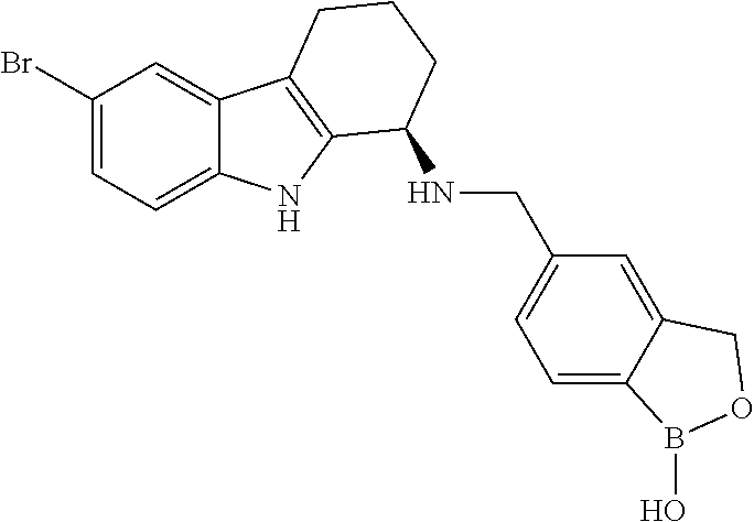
C1(Br)=CC=C2C(=C1)C1=C(N2)C(NCC2=CC=C3C(=C2)COB3O)CCC1
